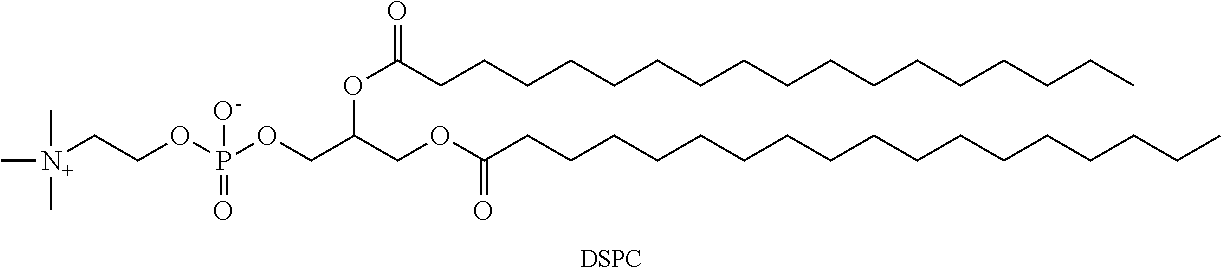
C[N+](C)(C)CCOP(OCC(OC(=O)CCCCCCCCCCCCCCCCC)COC(CCCCCCCCCCCCCCCCC)=O)(=O)[O-].[DSPC]
